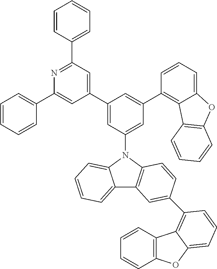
C1(C2=CC(C3=CC=CC=C3)=NC(C3=CC=CC=C3)=C2)=CC(N2C3=CC=CC=C3C3=C2C=CC(C2=C4C5=C(C=CC=C5)OC4=CC=C2)=C3)=CC(C2=C3C(=CC=C2)OC2=C3C=CC=C2)=C1
